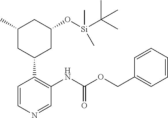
C1=CN=CC(NC(=O)OCC2=CC=CC=C2)=C1C1CC(O[Si](C(C)(C)C)(C)C)CC(C)C1
